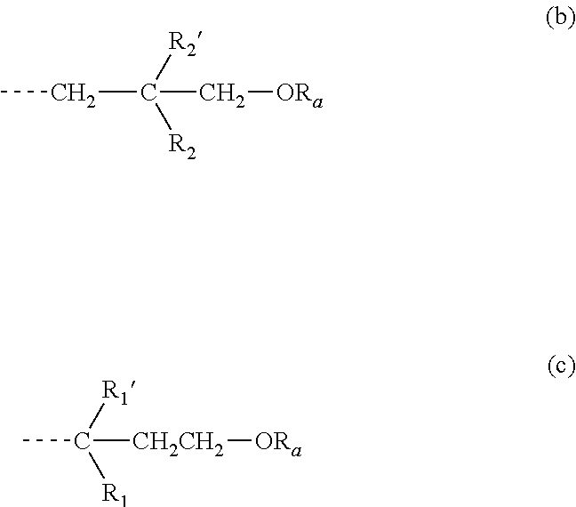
CC([R1])([R1])[CH2CH2][ORa].C(C([R2])([R2])C[ORa])C
